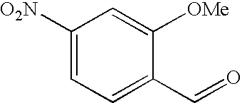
[O2N]C1=CC=C(C=O)C([OMe])=C1
